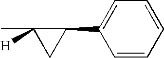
C1=CC=CC=C1C1C([H])(C)C1
